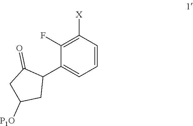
C1(F)=C([X])C=CC=C1C1C(=O)CC([P1O])C1
